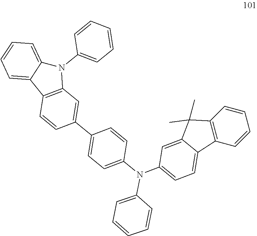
C12=C(C3=CC=CC=C3N1C1=CC=CC=C1)C=CC(C1=CC=C(N(C3=CC=C4C(=C3)C(C)(C)C3=C4C=CC=C3)C3=CC=CC=C3)C=C1)=C2
